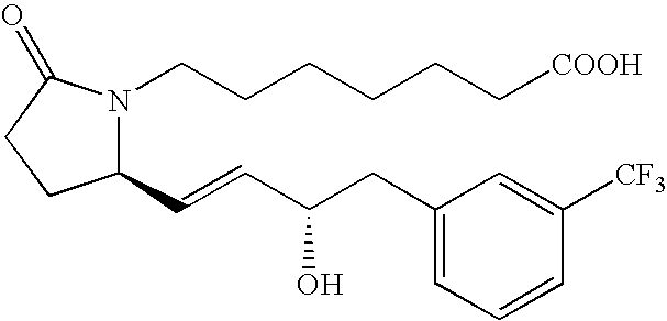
N1(CCCCCC[COOH])C(C=CC(CC2=CC=CC([CF3])=C2)O)CCC1=O
